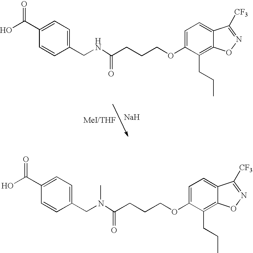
C1=C(OCCCC(NCC2=CC=C(C(O)=O)C=C2)=O)C(CCC)=C2C(=C1)C([CF3])=NO2.[Na].C1=C(OCCCC(N(CC2=CC=C(C(O)=O)C=C2)C)=O)C(CCC)=C2C(=C1)C([CF3])=NO2
